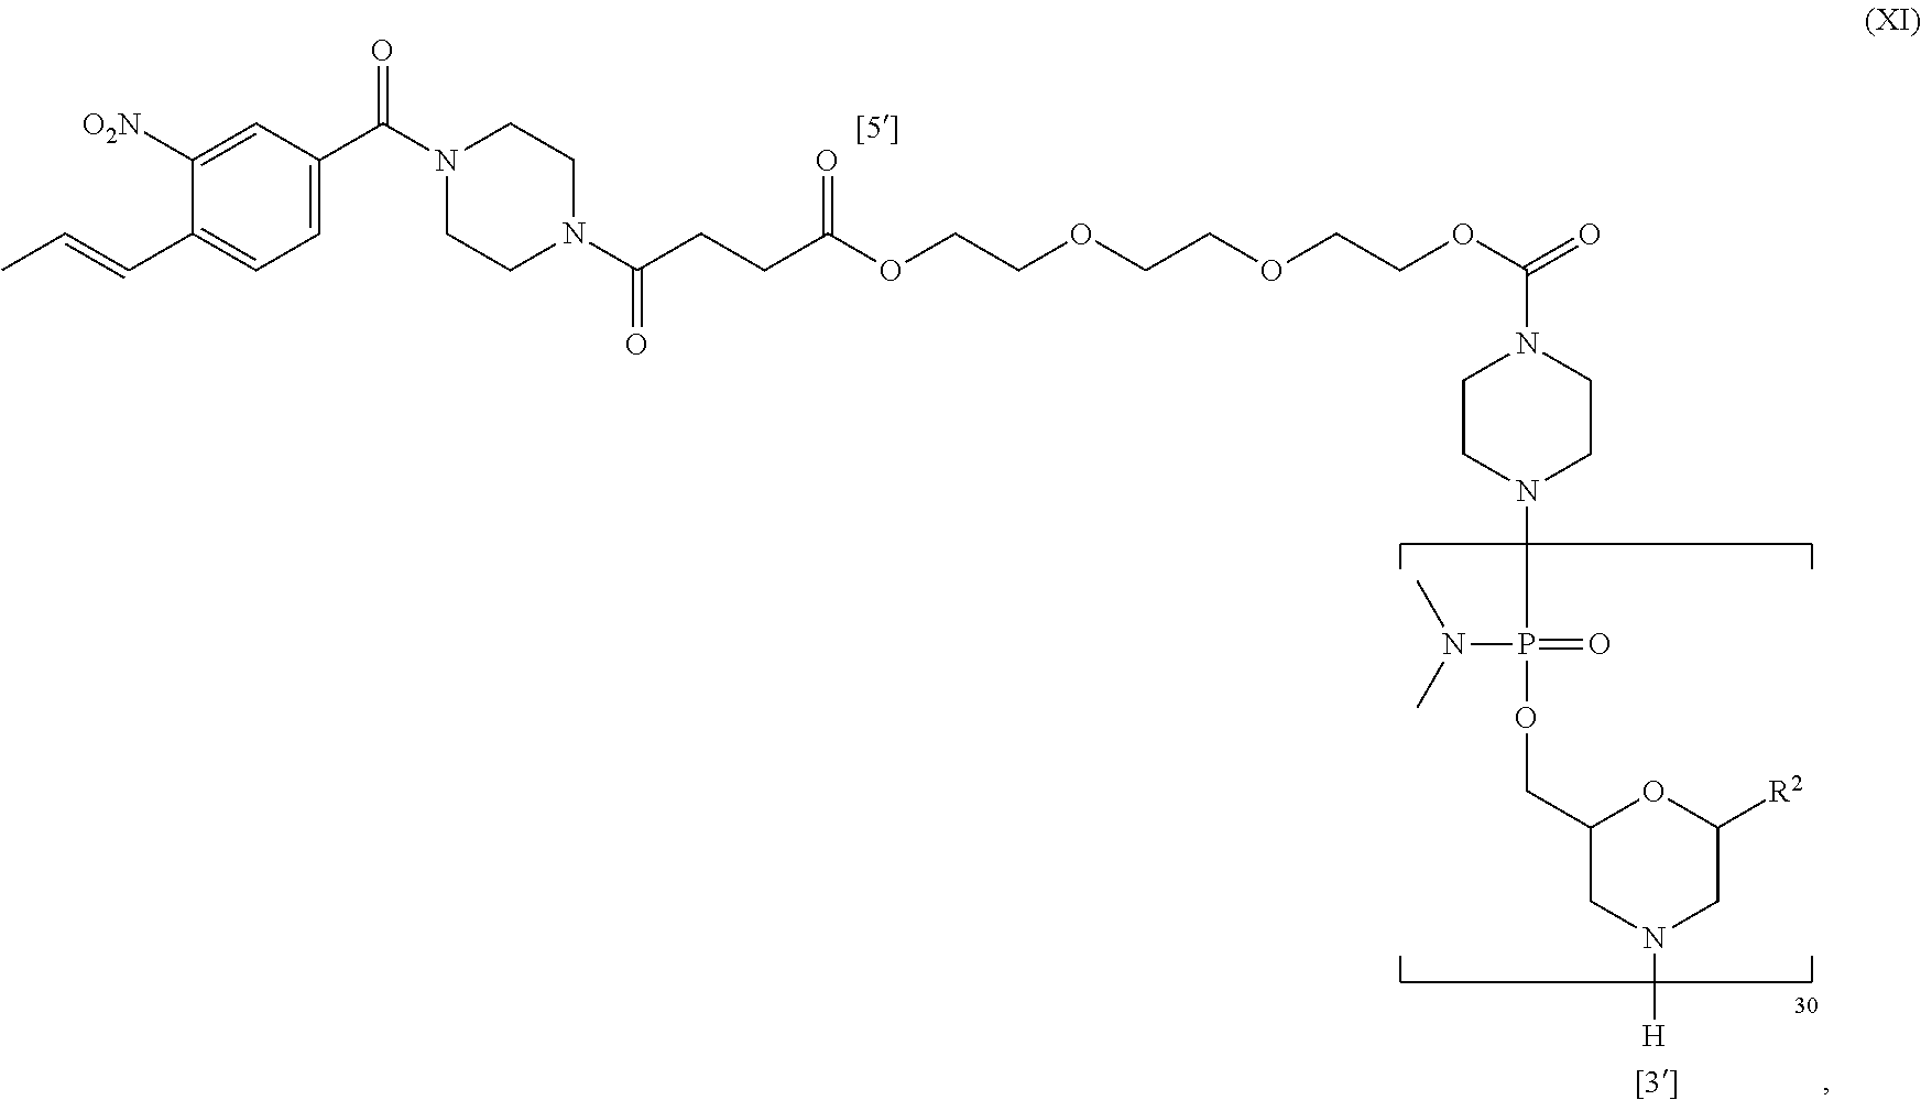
C(CCC(OCCOCCOCCOC(=O)N1CCN(P(OCC2CN([H])CC([R2])O2)(=O)N(C)C)CC1)=O)(=O)N1CCN(C(C2=CC=C(C=CC)C([O2N])=C2)=O)CC1
